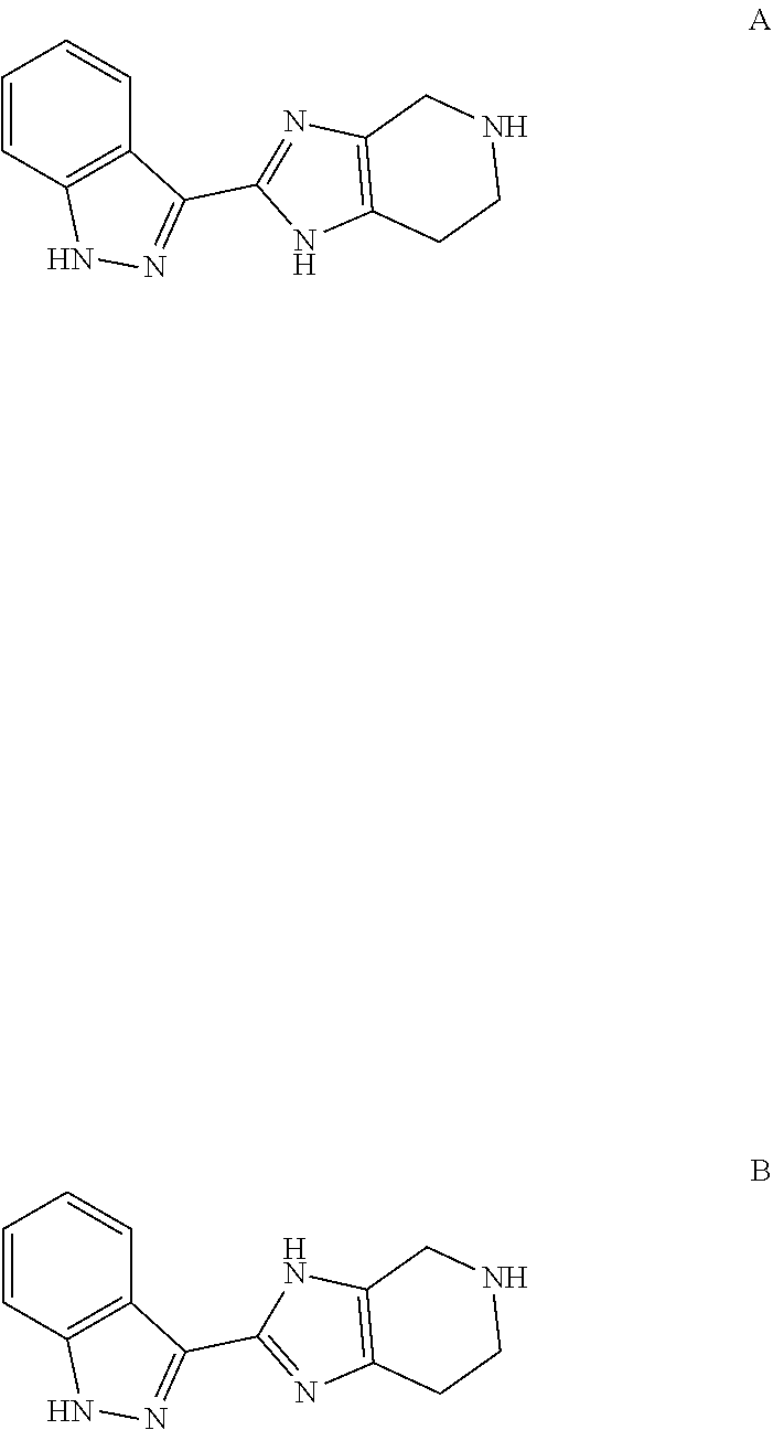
C1=CC2=C(C=C1)C(C1=NC3=C(N1)CCNC3)=NN2.C1=CC2=C(C=C1)C(C1=NC3=C(N1)CNCC3)=NN2
